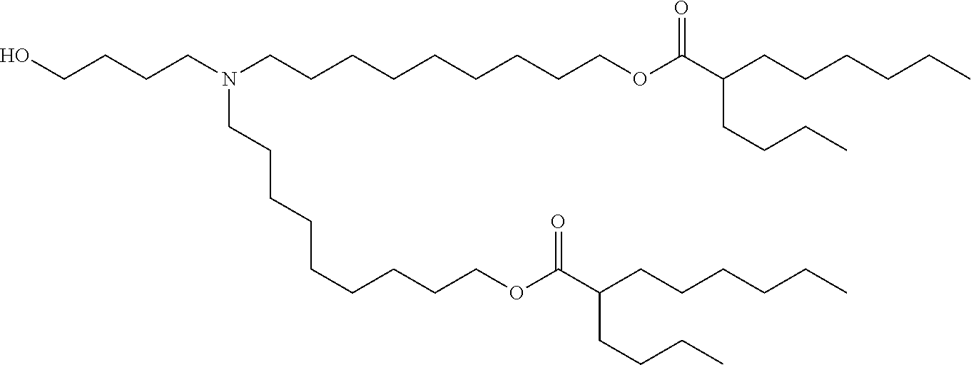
C(CCN(CCCCCCCCCOC(C(CCCCCC)CCCC)=O)CCCCCCCCCOC(C(CCCCCC)CCCC)=O)CO
